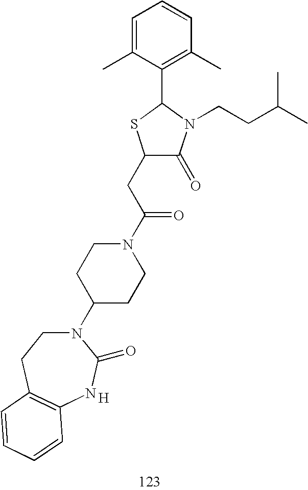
C1(CC(N2CCC(N3CCC4=C(NC3=O)C=CC=C4)CC2)=O)C(=O)N(CCC(C)C)C(C2=C(C)C=CC=C2C)S1.[H]
